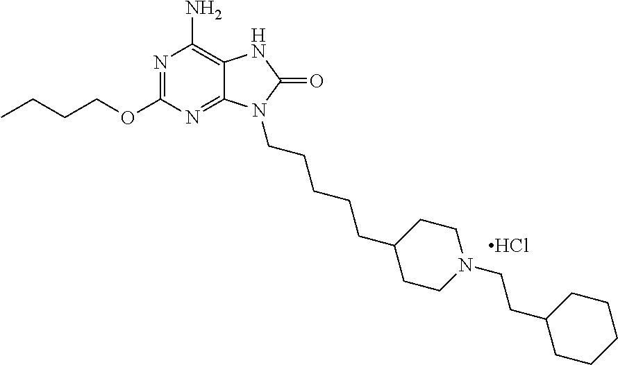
N1=C(OCCCC)N=C2C(=C1N)NC(=O)N2CCCCCC1CCN(CCC2CCCCC2)CC1.Cl
